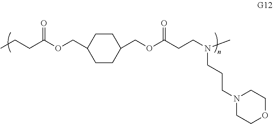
CCCC(OCC1CCC(COC(CCN(C)CCCN2CCOCC2)=O)CC1)=O
